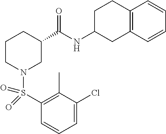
C1(S(N2CC(C(NC3CC4=C(CC3)C=CC=C4)=O)CCC2)(=O)=O)=C(C)C(Cl)=CC=C1
